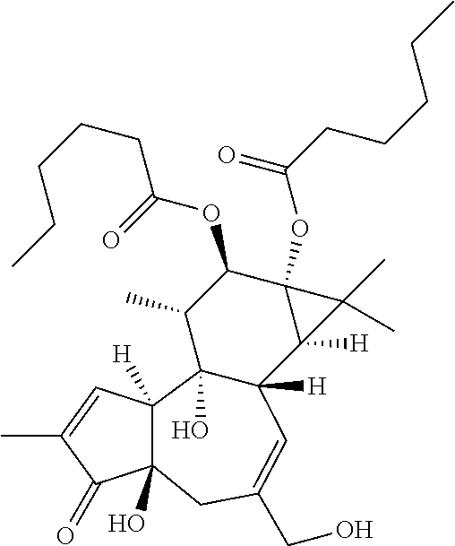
C1(OC(=O)CCCCC)C(C)C2(O)C([H])(C3([H])C1(OC(CCCCC)=O)C3(C)C)C=C(CO)CC1(O)C2([H])C=C(C)C1=O
